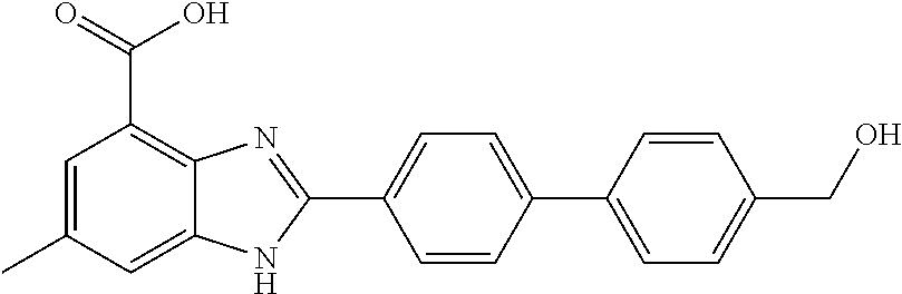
C1=CC(C2=CC=C(CO)C=C2)=CC=C1C1=NC2=C(C(=O)O)C=C(C)C=C2N1
